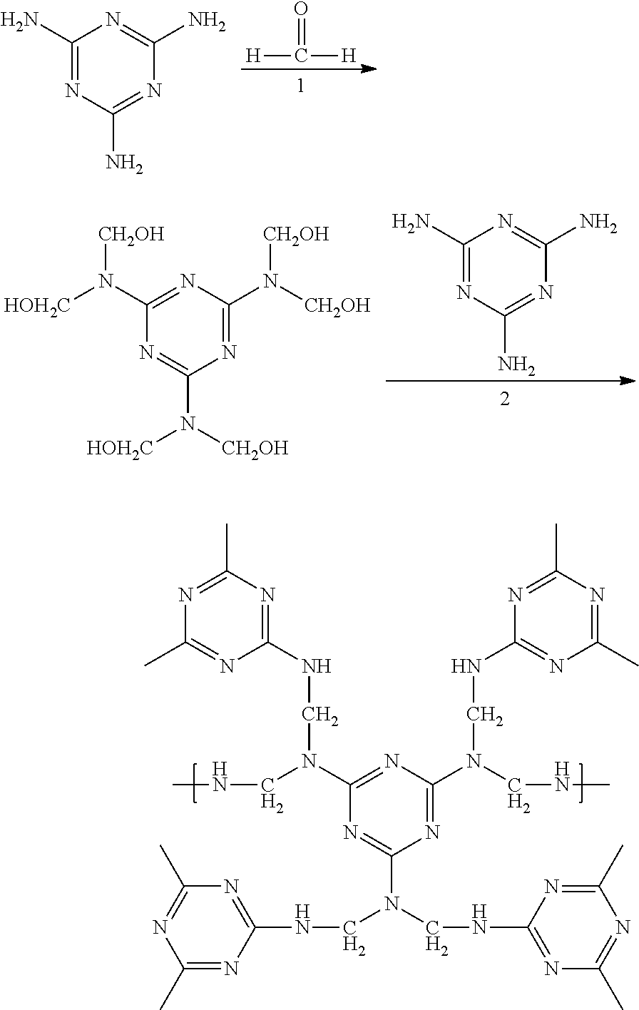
[H]C([H])=O.C1(N)=NC(N)=NC(N)=N1.C1(N(CNC)CNC2=NC(C)=NC(C)=N2)=NC(N(CNC)CNC2=NC(C)=NC(C)=N2)=NC(N(CNC2=NC(C)=NC(C)=N2)CNC2=NC(C)=NC(C)=N2)=N1.C1(N([HOH2C])[CH2OH])=NC(N([CH2OH])[CH2OH])=NC(N([CH2OH])[HOH2C])=N1.C1(N)=NC(N)=NC(N)=N1
